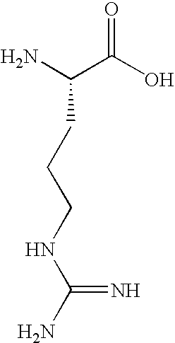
O=C(O)C(N)CCCNC(N)=N
